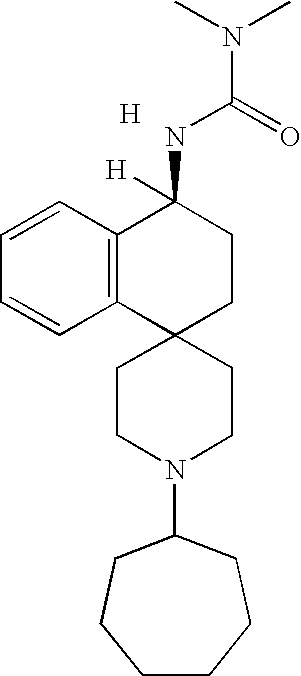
[H].C12=C(C3(CCC1(NC(N(C)C)=O)[H])CCN(C1CCCCCC1)CC3)C=CC=C2
